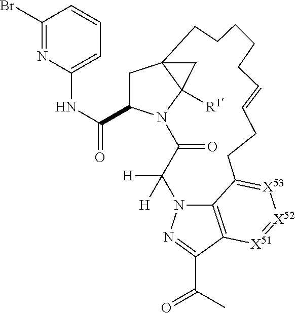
C1C(C(NC2=CC=CC(Br)=N2)=O)N2C3([R1])C1(C3)CCCCCC=CCCC1=[X53][X52]=[X51]C3=C1N(C([H])([H])C2=O)N=C3C(C)=O
